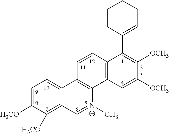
C1=C([H3CO])C([H3CO])=C2C(=C1)C1=C([N+](C)=C2)C2=C(C=C1)C(C1=CCCCC1)=C([OCH3])C([OCH3])=C2
